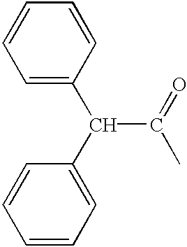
C1=C(C(C2=CC=CC=C2)C(=O)C)C=CC=C1
